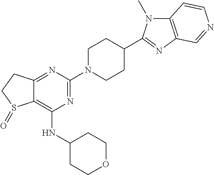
C12=NC(N3CCC(C4=NC5=C(N4C)C=CN=C5)CC3)=NC(NC3CCOCC3)=C1S(=O)CC2
